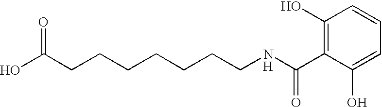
C(CCCCCCNC(C1=C(O)C=CC=C1O)=O)C(O)=O.[H]
